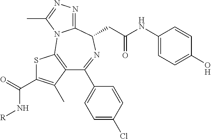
C1(C2=CC=C(Cl)C=C2)=NC(CC(NC2=CC=C(O)C=C2)=O)C2=NN=C(C)N2C2=C1C(C)=C(C(=O)N[R])S2
